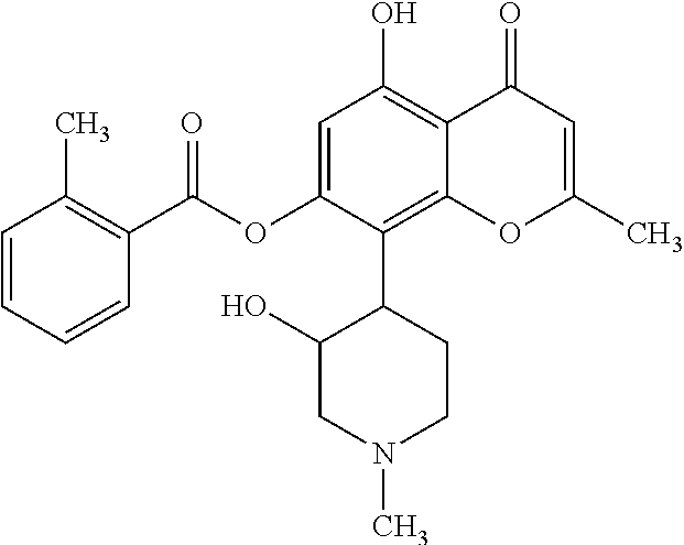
C1=CC=CC(C(OC2=CC(O)=C3C(=C2C2CCN(C)CC2O)OC(C)=CC3=O)=O)=C1C
